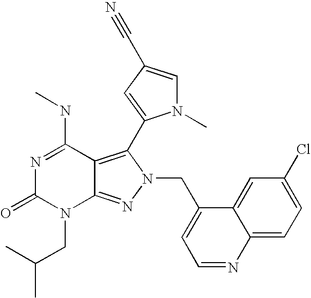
N1=C(NC)C2=C(C3=CC(C#N)=CN3C)N(CC3=CC=NC4=CC=C(Cl)C=C34)N=C2N(CC(C)C)C1=O
